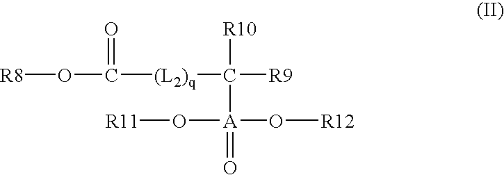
[R8]OC([(L2)q]C([R9])([R10])[A](=O)(O[R12])O[R11])=O
